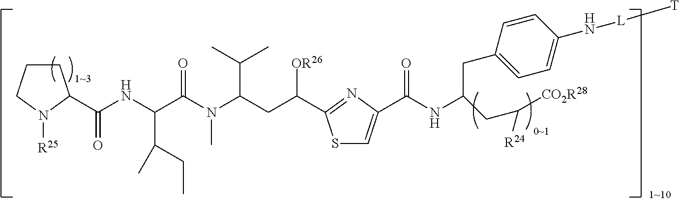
C1CCN([R25])C1C(=O)NC(C(CC)C)C(=O)N(C)C(C(C)C)CC([OR26])C1=NC(C(NC(CC2=CC=C(N[L][T])C=C2)CC([R24])[CO2R28])=O)=CS1
